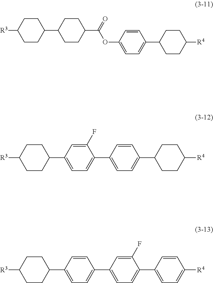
[R3]C1CCC(C2CCC(C(OC3=CC=C(C4CCC([R4])CC4)C=C3)=O)CC2)CC1.[R3]C1CCC(C2=CC=C(C3=CC=C(C4CCC([R4])CC4)C=C3)C(F)=C2)CC1.[R3]C1CCC(C2=CC=C(C3=CC=C(C4=CC=C([R4])C=C4)C(F)=C3)C=C2)CC1
